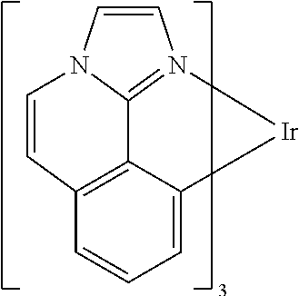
C1=CN2C3=N1[Ir]C1=CC=CC(=C31)C=C2
